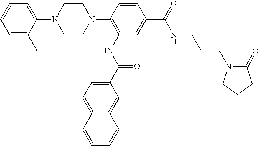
C1=C(C)C(N2CCN(C3=C(NC(C4=CC=C5C(=C4)C=CC=C5)=O)C=C(C(=O)NCCCN4C(=O)CCC4)C=C3)CC2)=CC=C1
